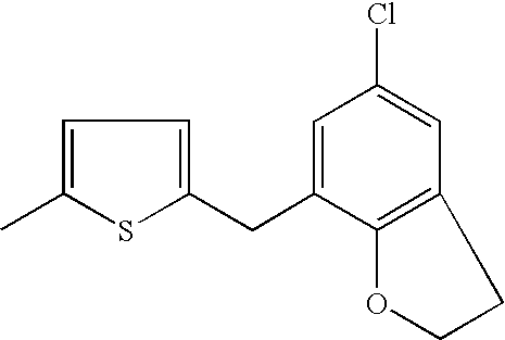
C1=C(C)SC(CC2=CC(Cl)=CC3=C2OCC3)=C1
